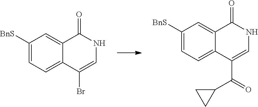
C1([BnS])=CC=C2C(=C1)C(=O)NC=C2Br.C1([BnS])=CC=C2C(=C1)C(=O)NC=C2C(=O)C1CC1
